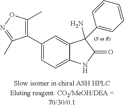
C1(C2=C(C)ON=C2C)=CC=C2C(=C1)C(N)(C1=CC=CC=C1)C(=O)N2
